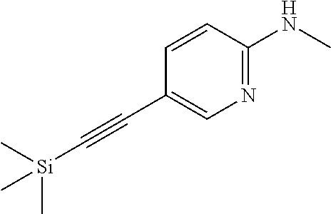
C1=CC(NC)=NC=C1C#C[Si](C)(C)C
